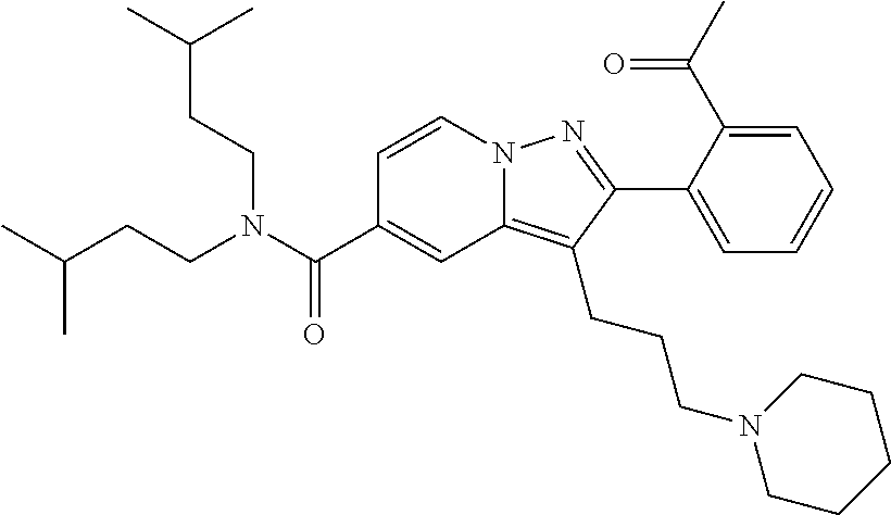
C1=CN2C(=C(CCCN3CCCCC3)C(C3=CC=CC=C3C(C)=O)=N2)C=C1C(N(CCC(C)C)CCC(C)C)=O
